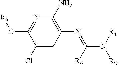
C1=C(Cl)C(O[R5])=NC(N)=C1N=C(N([R2])[R1])[R6]
